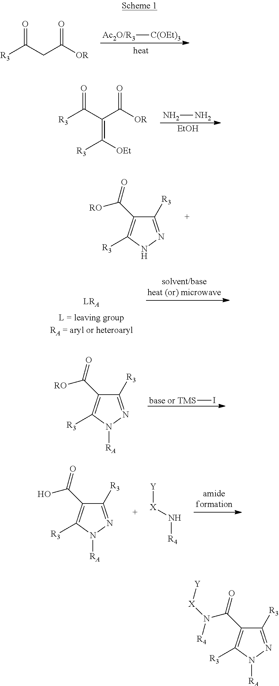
[R3]C(CC([OR])=O)=O.[C(OEt)3][Ac2O/R3].[R3]C(C(C([OR])=O)=C([R3])[OEt])=O.NN.[EtOH].C1([R3])=NNC([R3])=C1C(=O)[RO].C1([R3])=NN([RA])C([R3])=C1C(=O)[RO].I[base or TMS].C1([R3])=NN([RA])C([R3])=C1C(=O)O.[Y][X]N[R4].C1([R3])=NN([RA])C([R3])=C1C(=O)N([X][Y])[R4]
